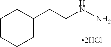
C1CCCC(CCNN)C1
